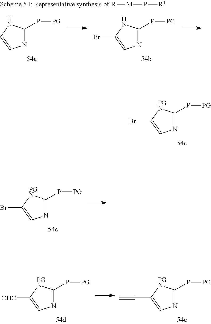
N1=C(P[PG])[PGN]C(Br)=C1.N1=C(P[PG])[PGN]C(Br)=C1.[R][M]P[R1].N1=C(P[PG])NC=C1.N1=C(P[PG])NC(Br)=C1.N1=C(P[PG])[PGN]C([OHC])=C1.N1=C(P[PG])[PGN]C(C#C)=C1
